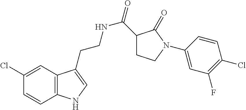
C12=C(C=C(Cl)C=C1)C(CCNC(=O)C1CCN(C3=CC(F)=C(Cl)C=C3)C1=O)=CN2
